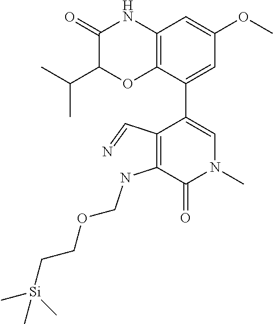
C12=C(C(C3=CN(C)C(=O)C(NCOCC[Si](C)(C)C)=C3C=N)=CC(OC)=C1)OC(C(C)C)C(=O)N2
